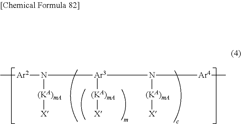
C[Ar2]N([Ar3]([(KA)mA][X])N([(KA)mA][X])[Ar4]C)[(KA)mA][X]
